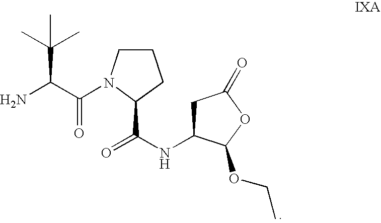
C1CN(C(C(N)C(C)(C)C)=O)C(C(NC2CC(=O)OC2OCC)=O)C1
